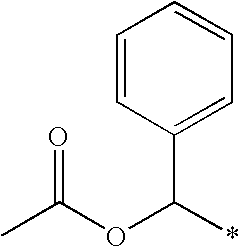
C(OC(*)C1=CC=CC=C1)(C)=O
